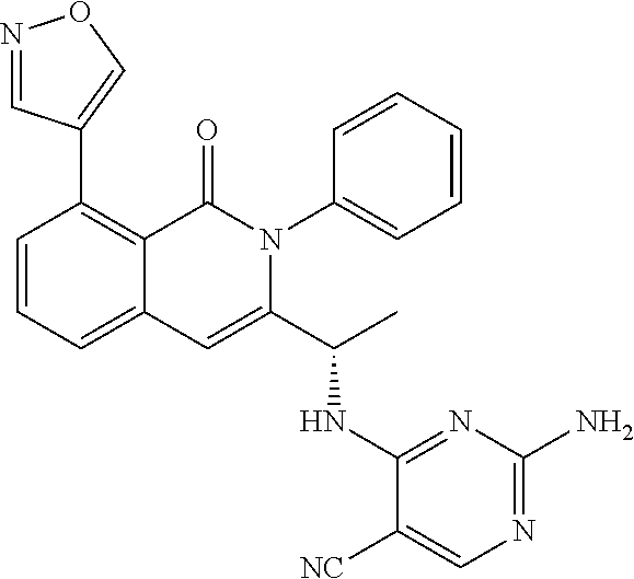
C1(C2=CON=C2)=C2C(=CC=C1)C=C(C(C)NC1=NC(N)=NC=C1[NC])N(C1=CC=CC=C1)C2=O
